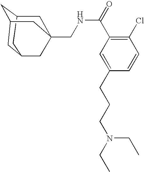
C1C2CC3CC(CC1(CNC(C1=C(Cl)C=CC(CCCN(CC)CC)=C1)=O)C3)C2
